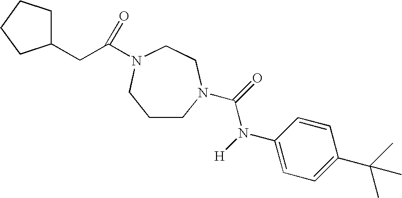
C1CN(C(=O)N([H])C2=CC=C(C(C)(C)C)C=C2)CCN(C(CC2CCCC2)=O)C1
